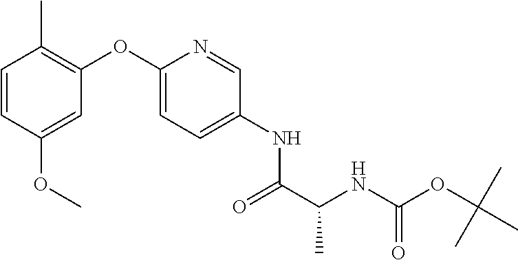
C1=C(OC2=C(C)C=CC(OC)=C2)N=CC(NC(C(NC(OC(C)(C)C)=O)C)=O)=C1
